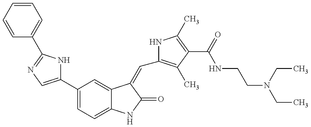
C1=CC=CC=C1C1=NC=C(C2=CC=C3C(=C2)C(=CC2=C(C)C(C(=O)NCCN(CC)CC)=C(C)N2)C(=O)N3)N1
